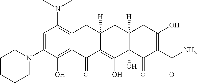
C1=C(N2CCCCC2)C(O)=C2C(=C1N(C)C)CC1([H])C(=C(O)C3(O)C([H])(C1)CC(O)=C(C(N)=O)C3=O)C2=O
